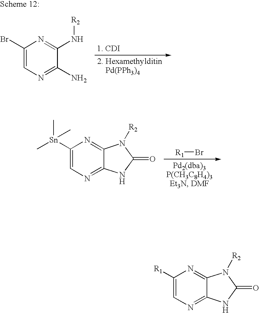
C1(Br)=CN=C(N)C(N[R2])=N1.C1([Sn](C)(C)C)=CN=C2C(=N1)N([R2])C(=O)N2.[R1]Br.C1([R1])=CN=C2C(=N1)N([R2])C(=O)N2
